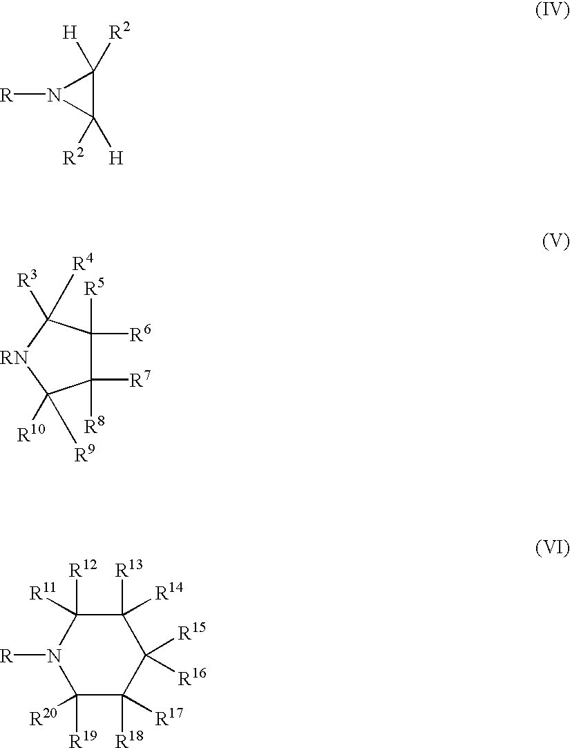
C1([H])([R2])C([H])([R2])N1[R].C1([R7])([R8])C([R5])([R6])C([R3])([R4])[RN]C1([R9])[R10].C1([R19])([R20])C([R18])([R17])C([R15])([R16])C([R13])([R14])C([R12])([R11])N1[R]
